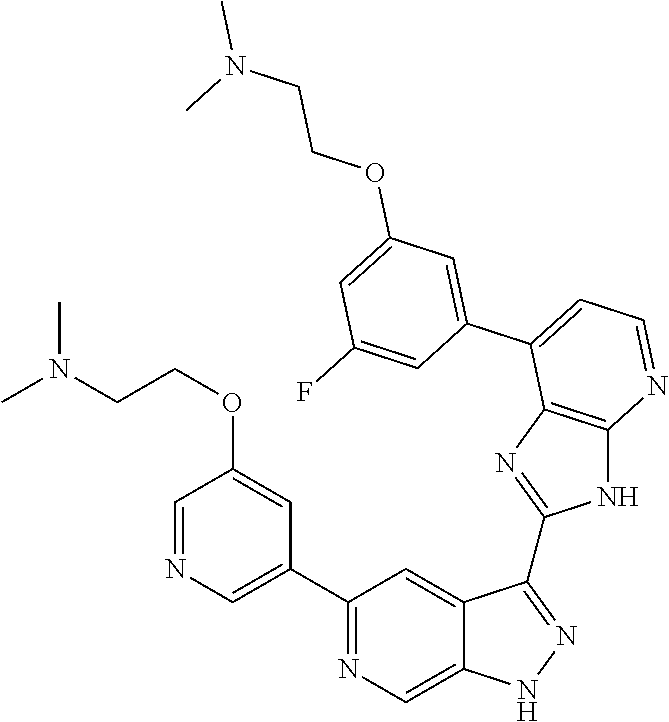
C1(C2=NC=C3C(=C2)C(C2=NC4=C(N2)N=CC=C4C2=CC(OCCN(C)C)=CC(F)=C2)=NN3)=CN=CC(OCCN(C)C)=C1
